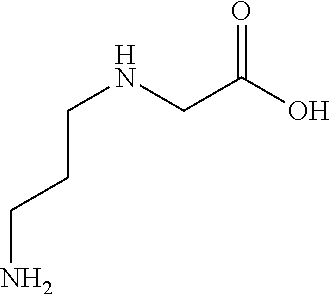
C(NCC(O)=O)CCN
